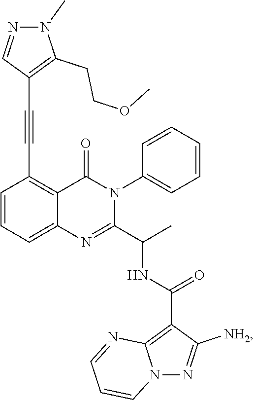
C1=CC=C2C(=C1C#CC1=C(CCOC)N(C)N=C1)C(=O)N(C1=CC=CC=C1)C(C(C)NC(C1=C3N(N=C1[NH2])C=CC=N3)=O)=N2
